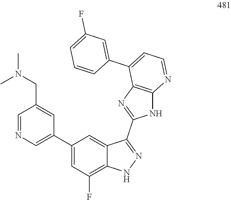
C1=NC=C(C2=CC(F)=C3C(=C2)C(C2=NC4=C(N2)N=CC=C4C2=CC(F)=CC=C2)=NN3)C=C1CN(C)C
